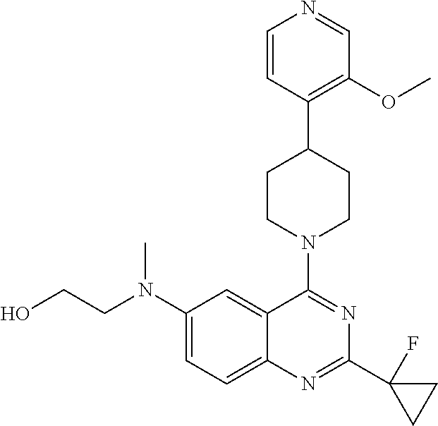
C12=CC=C(N(CCO)C)C=C1C(N1CCC(C3=C(OC)C=NC=C3)CC1)=NC(C1(F)CC1)=N2
